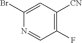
C1(Br)=CC([CN])=C(F)C=N1
